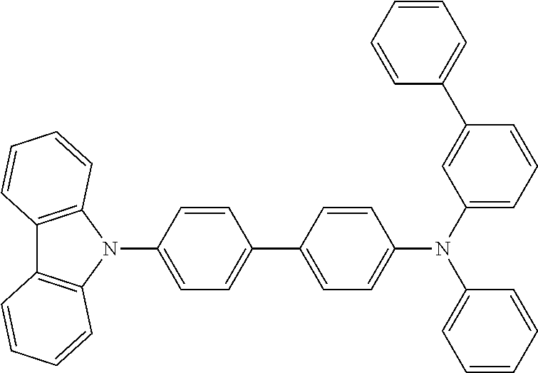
C1=CC(C2=CC=C(N3C4=C(C5=C3C=CC=C5)C=CC=C4)C=C2)=CC=C1N(C1=CC=CC(C2=CC=CC=C2)=C1)C1=CC=CC=C1
